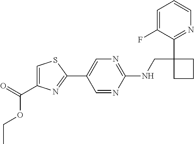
C1(NCC2(C3=NC=CC=C3F)CCC2)=NC=C(C2=NC(C(OCC)=O)=CS2)C=N1
